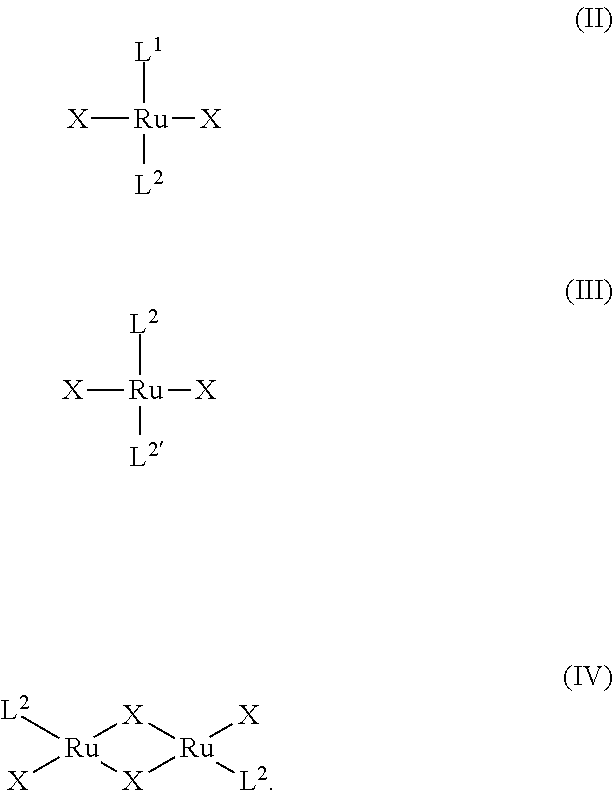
[L1][Ru]([L2])([X])[X].[L2][Ru]([L2])([X])[X].[L2][Ru]1([X])[X][Ru]([X])([L2])[X]1
